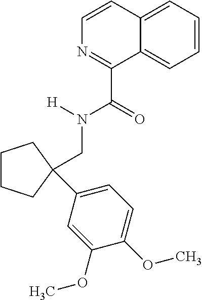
C1=CC2=CC=CC=C2C(C(=O)N([H])CC2(C3=CC=C(OC)C(OC)=C3)CCCC2)=N1
